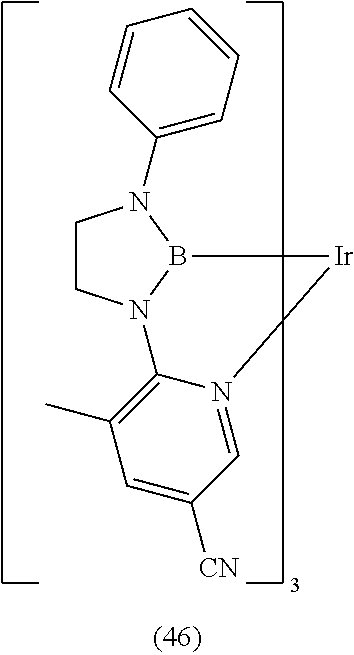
C1CN2B(N1C1=CC=CC=C1)[Ir]N1=CC([CN])=CC(C)=C21
